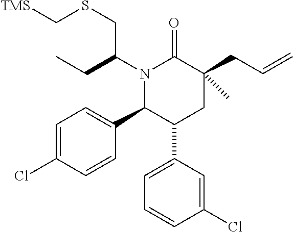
N1(C(CSC[TMS])CC)C(C2=CC=C(Cl)C=C2)C(C2=CC=CC(Cl)=C2)CC(CC=C)(C)C1=O
